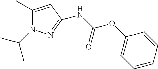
C1=CC=CC(OC(NC2=NN(C(C)C)C(C)=C2)=O)=C1
